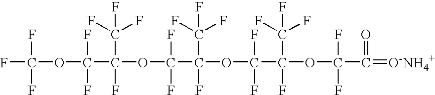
FC(F)(F)OC(F)(F)C(F)(C(F)(F)F)OC(F)(F)C(F)(C(F)(F)F)OC(F)(F)C(F)(C(F)(F)F)OC(F)(F)C(=O)=[O-NH4+]
